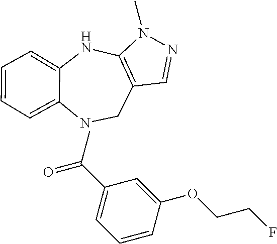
C1C2=C(NC3=CC=CC=C3N1)N(C)N=C2.C1=CC(OCCF)=CC(C(=O)C)=C1
